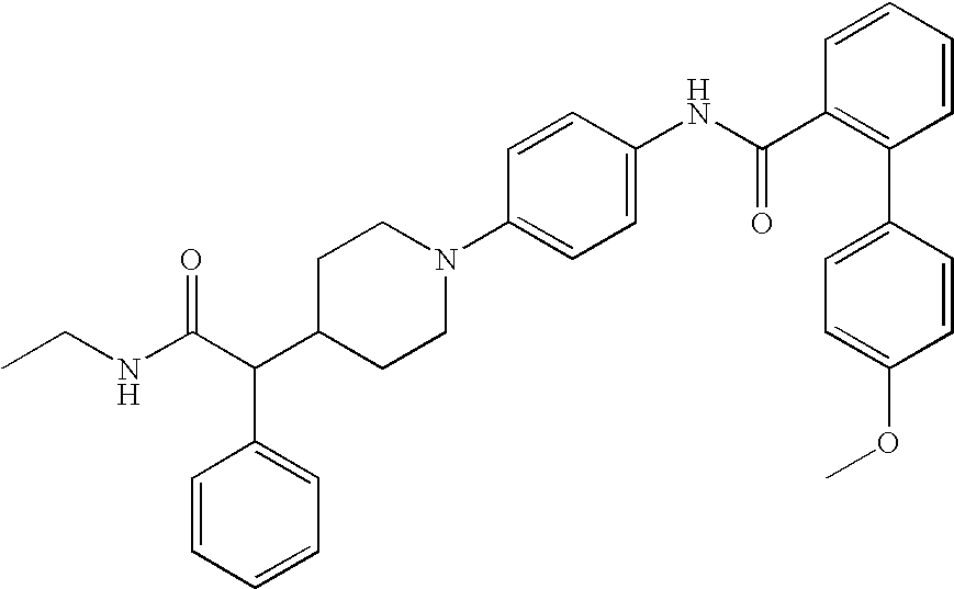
C(C(C1CCN(C2=CC=C(NC(C3=C(C4=CC=C(OC)C=C4)C=CC=C3)=O)C=C2)CC1)C1=CC=CC=C1)(NCC)=O
